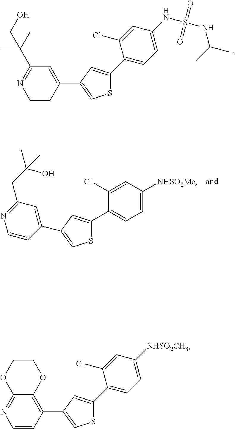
C1=CC(C2=CSC(C3=CC=C(NS(=O)(=O)NC(C)C)C=C3Cl)=C2)=CC(C(C)(C)CO)=N1.C1=CC(C2=CSC(C3=CC=C([NHSO2Me])C=C3Cl)=C2)=CC(CC(C)(O)C)=N1.C1=CC(C2=CSC(C3=CC=C([NHSO2CH3])C=C3Cl)=C2)=C2C(=N1)OCCO2
